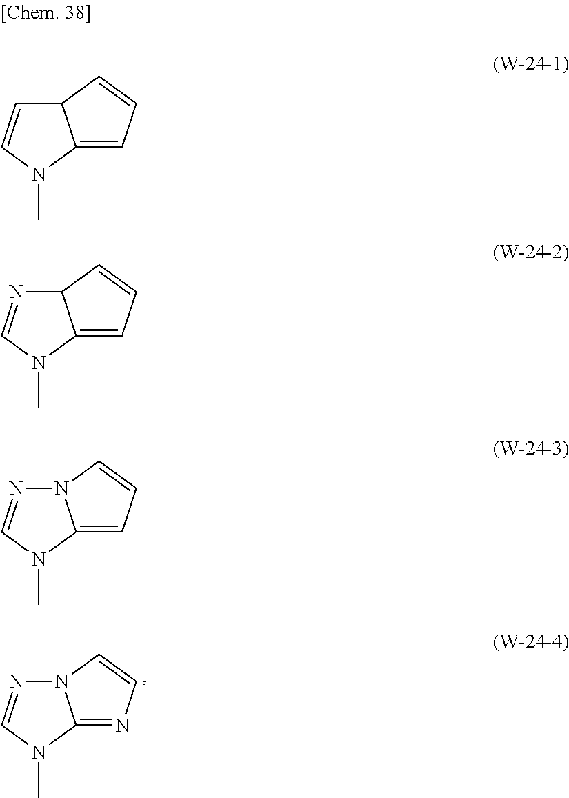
N12N=CN(C)C1=NC=C2.C12C=CN(C)C1=CC=C2.C12N=CN(C)C1=CC=C2.N12N=CN(C)C1=CC=C2
